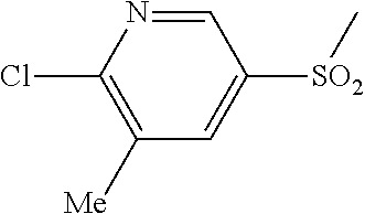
[SO2](C1=CC([Me])=C(Cl)N=C1)C
